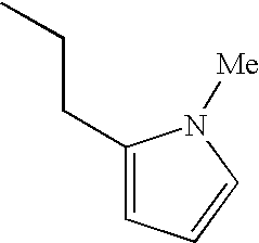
C1(CCC)=CC=CN1[Me]
